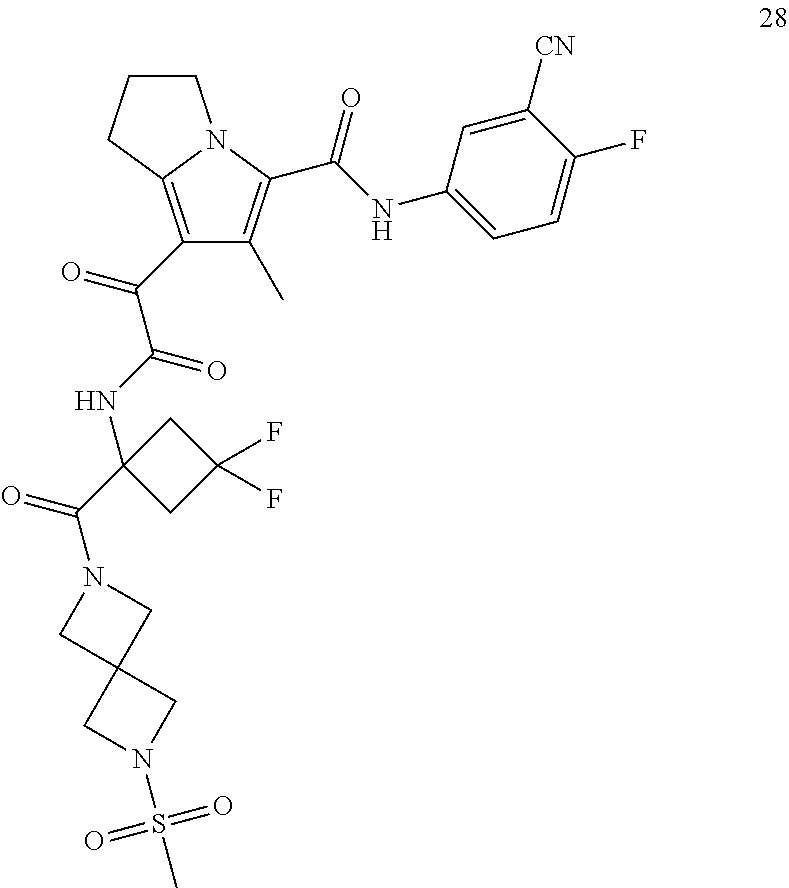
C1(C(C(NC2(C(=O)N3CC4(C3)CN(S(C)(=O)=O)C4)CC(F)(F)C2)=O)=O)=C2N(C(C(NC3=CC=C(F)C([CN])=C3)=O)=C1C)CCC2
